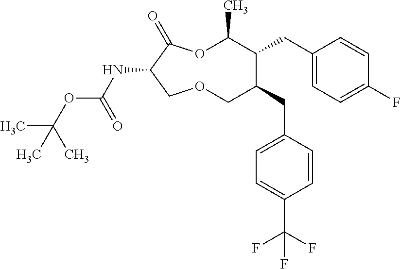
N(C1C(=O)OC(C)C(CC2=CC=C(F)C=C2)C(CC2=CC=C(C(F)(F)F)C=C2)COC1)C(OC(C)(C)C)=O
